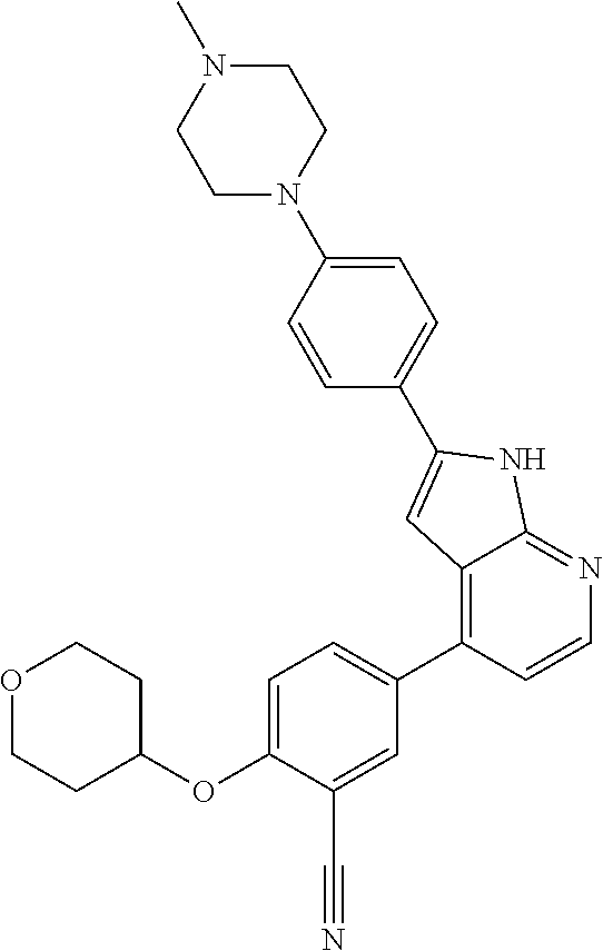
C1=C(OC2CCOCC2)C(C#N)=CC(C2=C3C(=NC=C2)NC(C2=CC=C(N4CCN(C)CC4)C=C2)=C3)=C1
